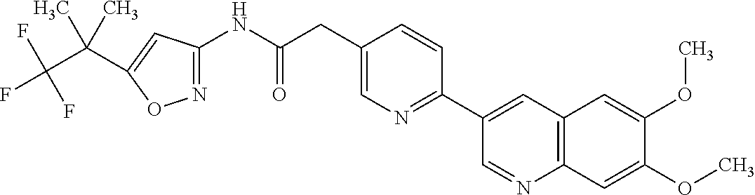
N1=C(NC(CC2=CN=C(C3=CC4=C(N=C3)C=C(OC)C(OC)=C4)C=C2)=O)C=C(C(C(F)(F)F)(C)C)O1
